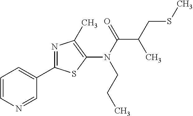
C1=CN=CC(C2=NC(C)=C(N(C(C(CSC)C)=O)CCC)S2)=C1
